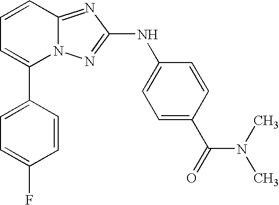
C1(C2=CC=CC3=NC(NC4=CC=C(C(N(C)C)=O)C=C4)=NN23)=CC=C(F)C=C1
